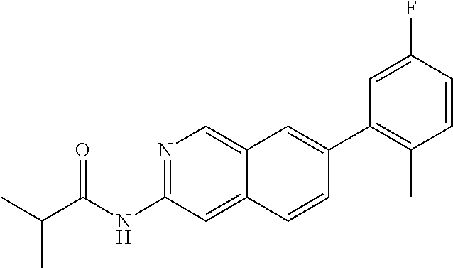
N1=C(NC(=O)C(C)C)C=C2C(=C1)C=C(C1=C(C)C=CC(F)=C1)C=C2
